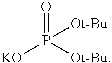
[KO]P([Ot-Bu])(=O)[Ot-Bu]
